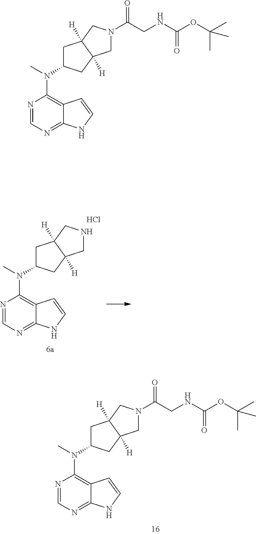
N1=CN=C2C(=C1N(C)C1CC3([H])C([H])(C1)CNC3)C=CN2.Cl.N1=CN=C2C(=C1N(C)C1CC3([H])C([H])(C1)CN(C(CNC(OC(C)(C)C)=O)=O)C3)C=CN2.N1=CN=C2C(=C1N(C)C1CC3([H])C([H])(C1)CN(C(CNC(OC(C)(C)C)=O)=O)C3)C=CN2
